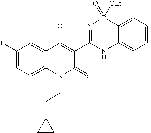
C1(F)=CC=C2C(=C1)C(O)=C(C1=NP(=O)([OEt])C3=CC=CC=C3N1)C(=O)N2CCC1CC1
